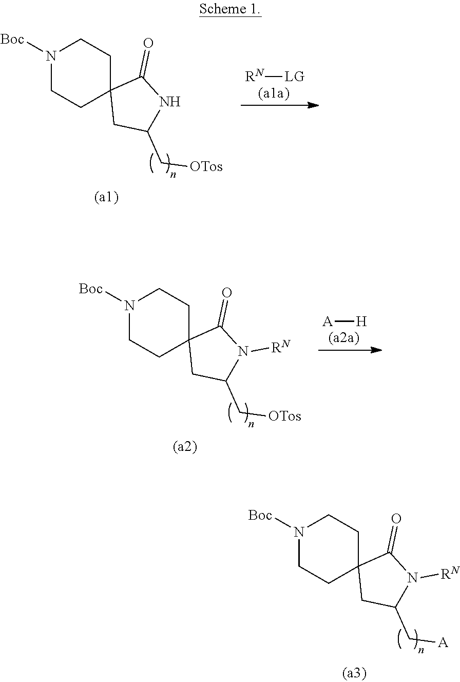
N1([Boc])CCC2(CC1)CC(C[OTos])NC2=O.[RN][LG].N1([Boc])CCC2(CC1)CC(C[OTos])N([RN])C2=O.[A][H].N1([Boc])CCC2(CC1)CC(C[A])N([RN])C2=O
